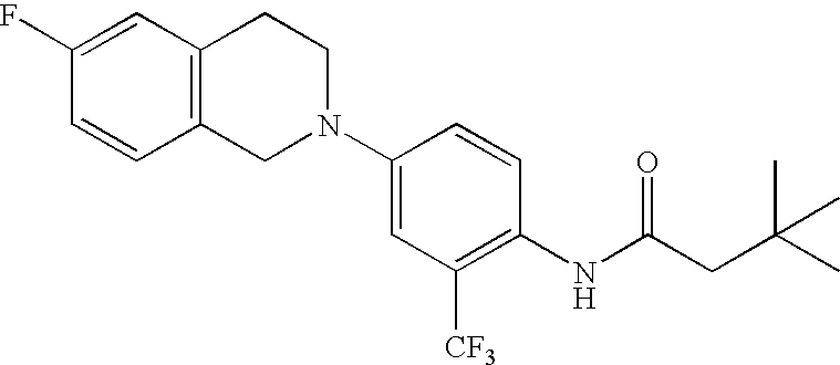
C1(N2CCC3=C(C2)C=CC(F)=C3)=CC([CF3])=C(NC(CC(C)(C)C)=O)C=C1
